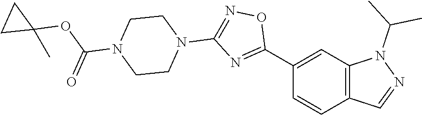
C1(C2=NC(N3CCN(C(OC4(C)CC4)=O)CC3)=NO2)=CC2=C(C=C1)C=NN2C(C)C
